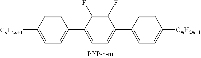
C1([CnH2n+1])=CC=C(C2=CC=C(C3=CC=C([CmH2m+1])C=C3)C(F)=C2F)C=C1
